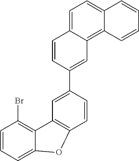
C12=C(Br)C=CC=C1OC1=C2C=C(C2=CC3=C4C(=CC=C3C=C2)C=CC=C4)C=C1
